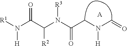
N(C(CN(C=O)[H])=O)(C(C(N([R1])[H])=O)[R2])[R3].[A]
